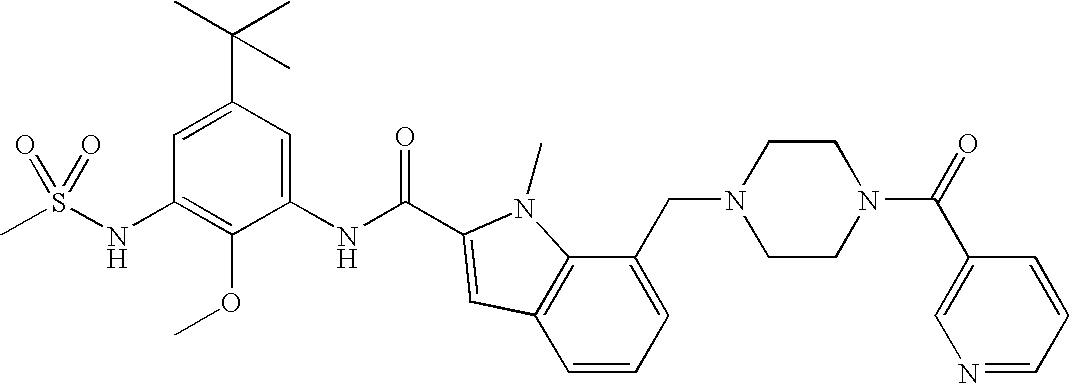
CS(NC1=C(OC)C(NC(=O)C2=CC3=C(C(CN4CCN(C(=O)C5=CN=CC=C5)CC4)=CC=C3)N2C)=CC(C(C)(C)C)=C1)(=O)=O
